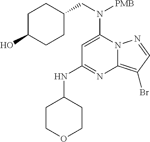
C1=C(N(CC2CCC(O)CC2)[PMB])N2C(=C(Br)C=N2)N=C1NC1CCOCC1
